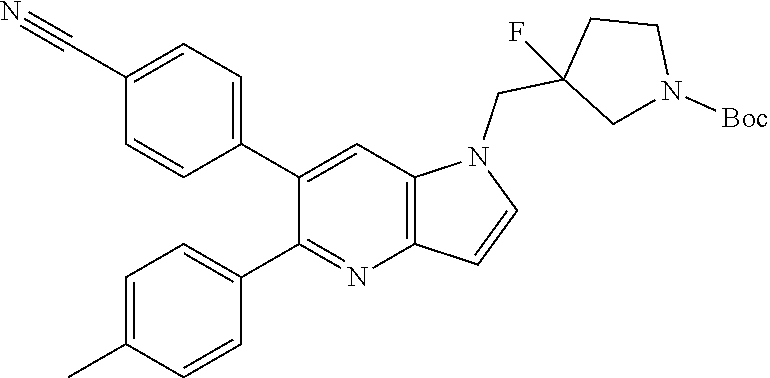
C1=C(C#N)C=CC(C2=CC3=C(N=C2C2=CC=C(C)C=C2)C=CN3CC2(F)CN([Boc])CC2)=C1
